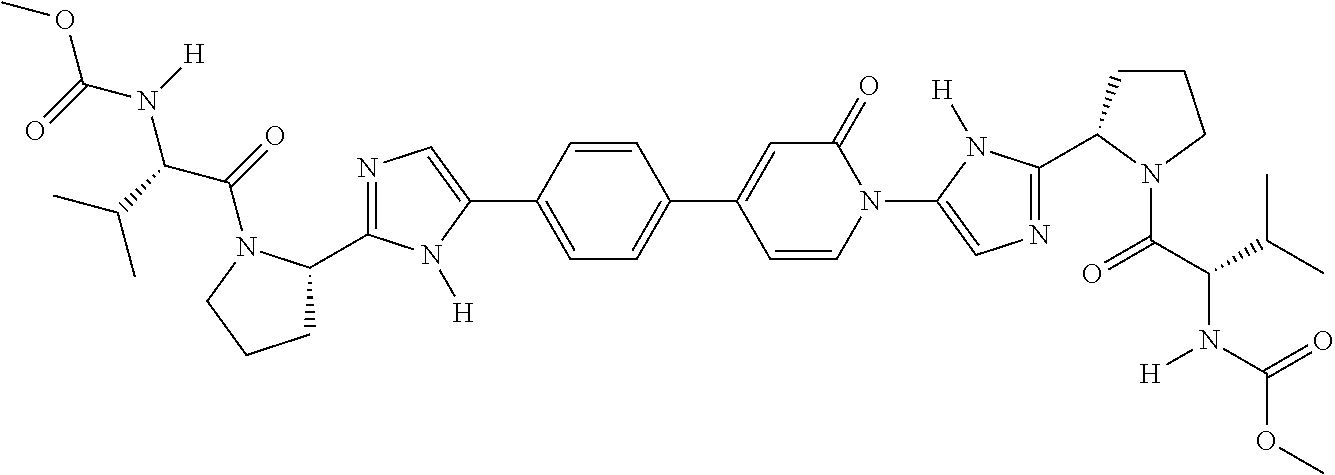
COC(N([H])C(C(C)C)C(=O)N1C(C2=NC=C(C3=CC=C(C4=CC(=O)N(C5=CN=C(C6CCCN6C(C(C(C)C)N(C(=O)OC)[H])=O)N5[H])C=C4)C=C3)N2[H])CCC1)=O
